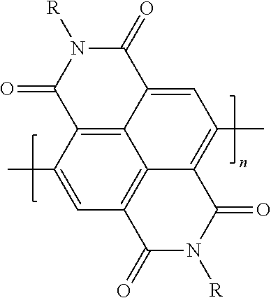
C1(C)=CC2=C3C4=C1C(=O)N([R])C(=O)C4=CC(C)=C3C(=O)N([R])C2=O
